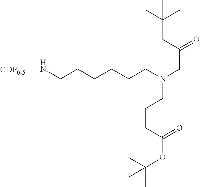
C(N(CC(CC(C)(C)C)=O)CCCC(=O)OC(C)(C)C)CCCCCN[CDP0-5]
